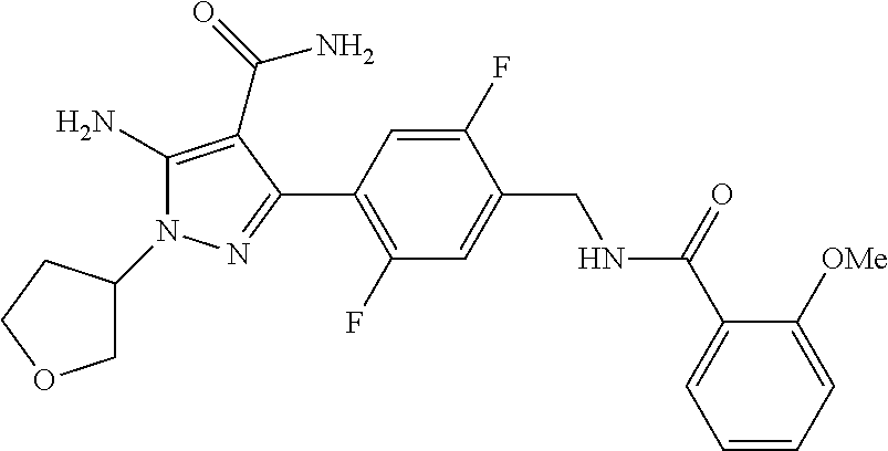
C1(F)=CC(C2=NN(C3COCC3)C(N)=C2C(N)=O)=C(F)C=C1CNC(C1=CC=CC=C1[OMe])=O
